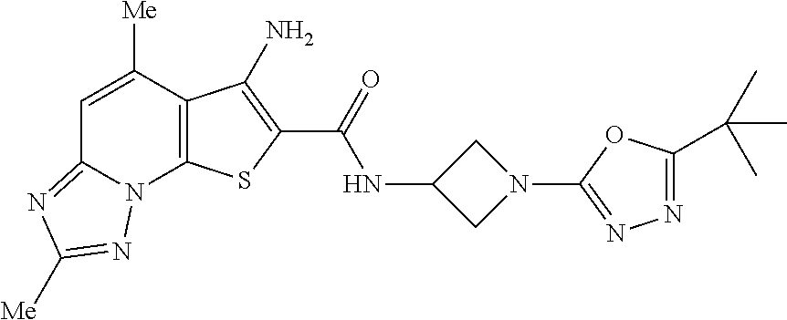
N(C(=O)C1=C(N)C2=C(N3C(=NC([Me])=N3)C=C2[Me])S1)C1CN(C2=NN=C(C(C)(C)C)O2)C1
